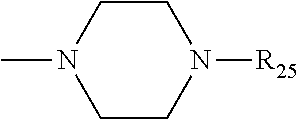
C1CN([R25])CCN1C
